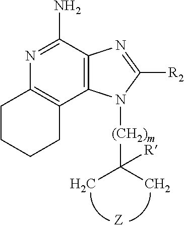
N1=C(N)C2=C(C3=C1CCCC3)N([(CH2)m]C(C)(C)[R])C([R2])=N2
